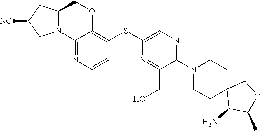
C12(C(N)C(C)OC1)CCN(C1=NC=C(SC3=C4OCC5CC([NC])CN5C4=NC=C3)N=C1CO)CC2
